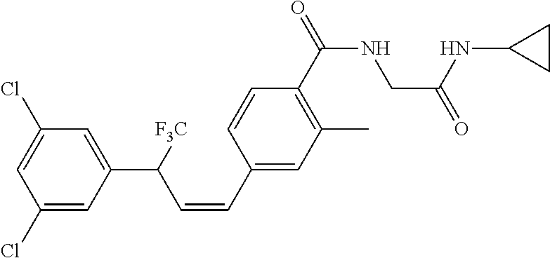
C1=CC(C(=O)NCC(=O)NC2CC2)=C(C)C=C1C=CC(C1=CC(Cl)=CC(Cl)=C1)[F3C]
